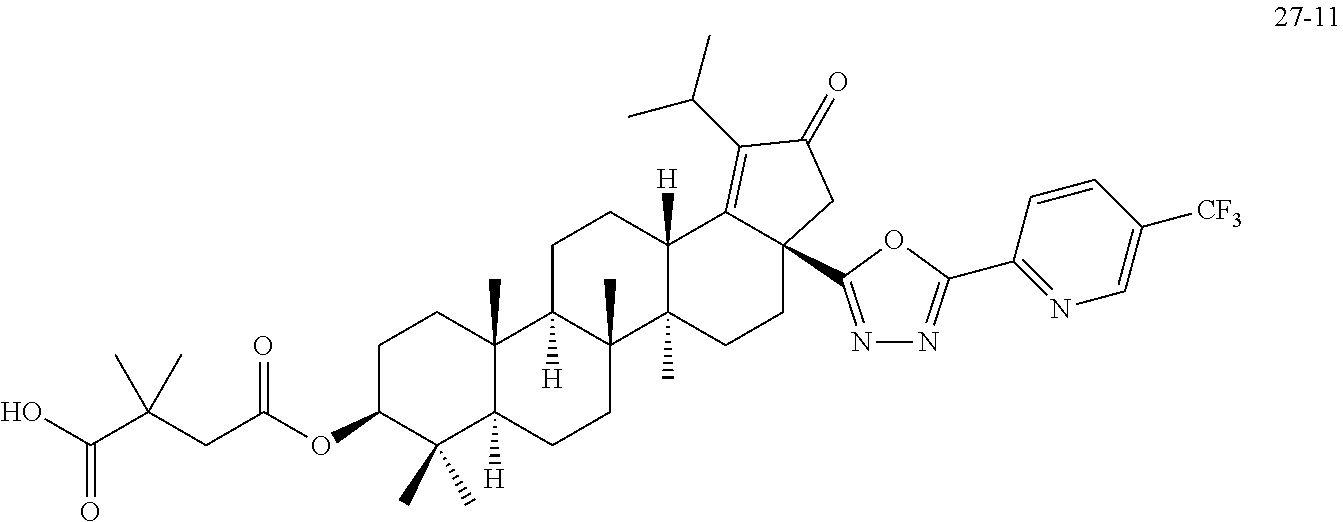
OC(C(CC(OC1C(C)(C)C2([H])C(C)(CC1)C1([H])C(C)(CC2)C2(C)C([H])(CC1)C1=C(C(C)C)C(=O)CC1(C1=NN=C(C3=NC=C([CF3])C=C3)O1)CC2)=O)(C)C)=O
